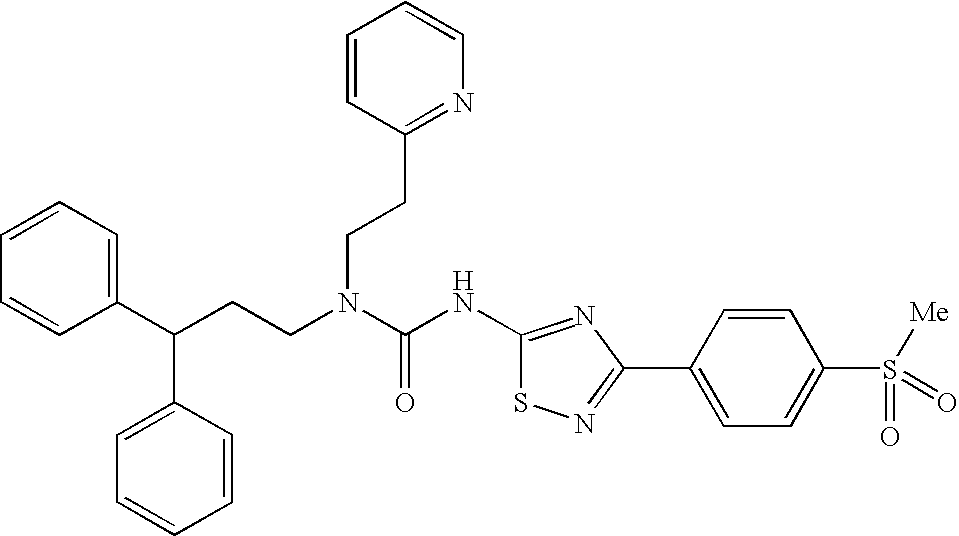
C1(C(CCN(C(NC2=NC(C3=CC=C(S([Me])(=O)=O)C=C3)=NS2)=O)CCC2=NC=CC=C2)C2=CC=CC=C2)=CC=CC=C1
